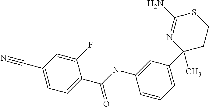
C1(F)=CC(C#N)=CC=C1C(NC1=CC(C2(C)CCSC(N)=N2)=CC=C1)=O
